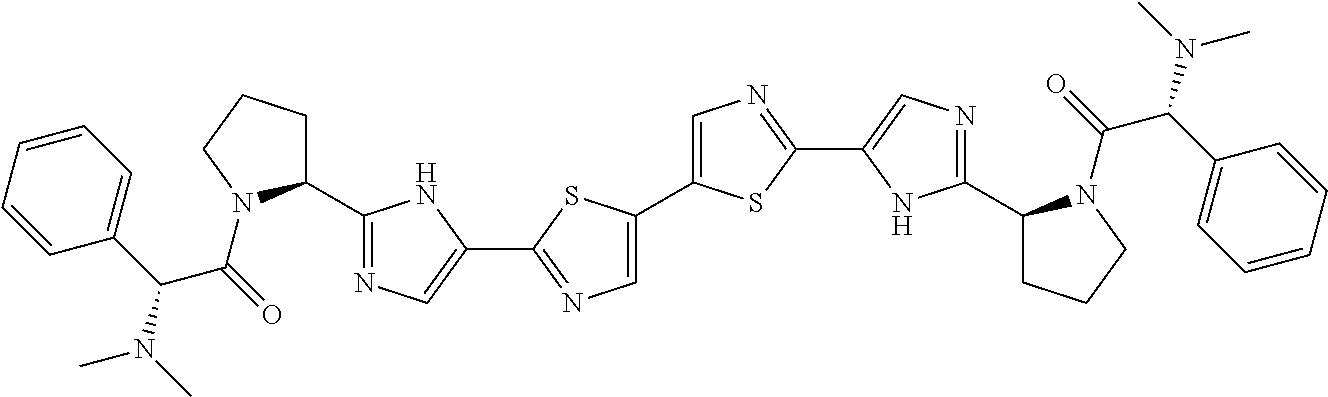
C1(C2=NC=C(C3=NC=C(C4=CN=C(C5=CN=C(C6CCCN6C(=O)C(C6=CC=CC=C6)N(C)C)N5)S4)S3)N2)CCCN1C(=O)C(C1=CC=CC=C1)N(C)C
